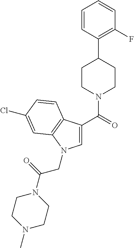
C1=CC(C2CCN(C(=O)C3=CN(CC(N4CCN(C)CC4)=O)C4=C3C=CC(Cl)=C4)CC2)=C(F)C=C1
